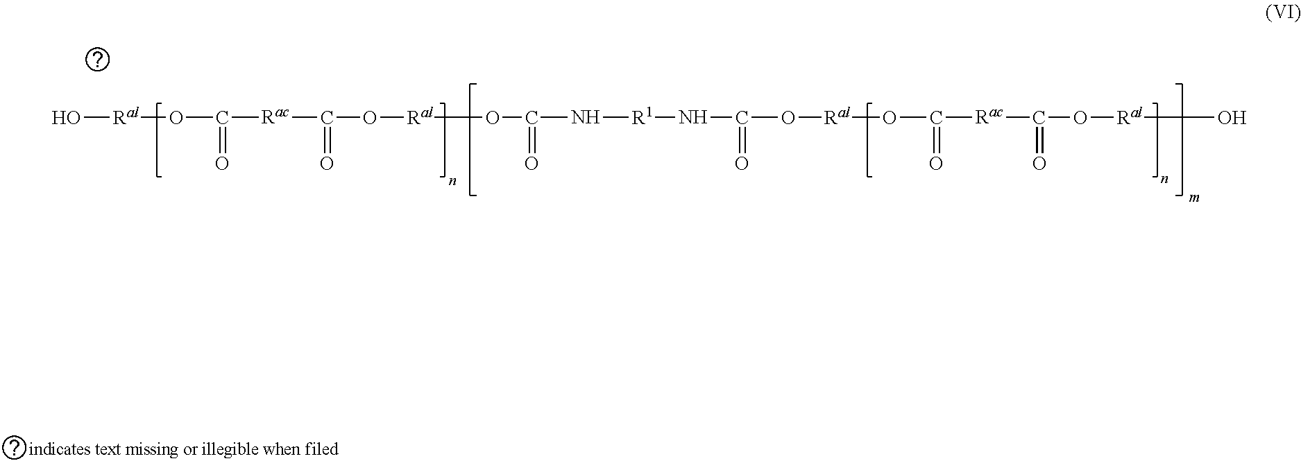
[Ral](OC(=O)[Rac]C(=O)O[Ral]OC(=O)N[R1]NC(=O)O[Ral]OC(=O)[Rac]C(=O)O[Ral]O)O
